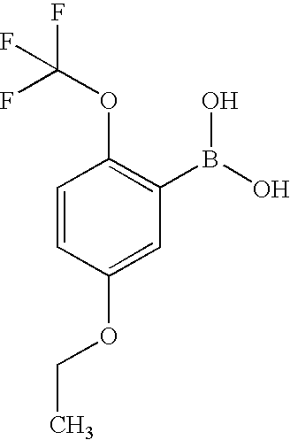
C1=CC(OCC)=CC(B(O)O)=C1OC(F)(F)F
